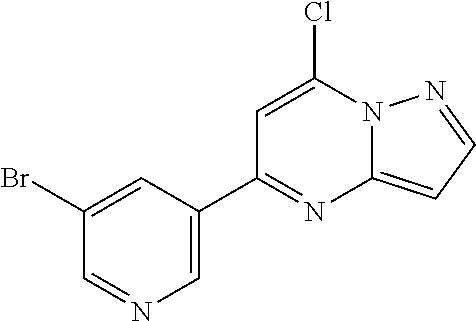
C1=C(C2=NC3=CC=NN3C(Cl)=C2)C=C(Br)C=N1
